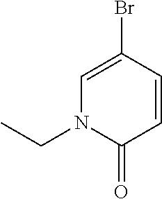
C1=C(Br)C=CC(=O)N1CC
